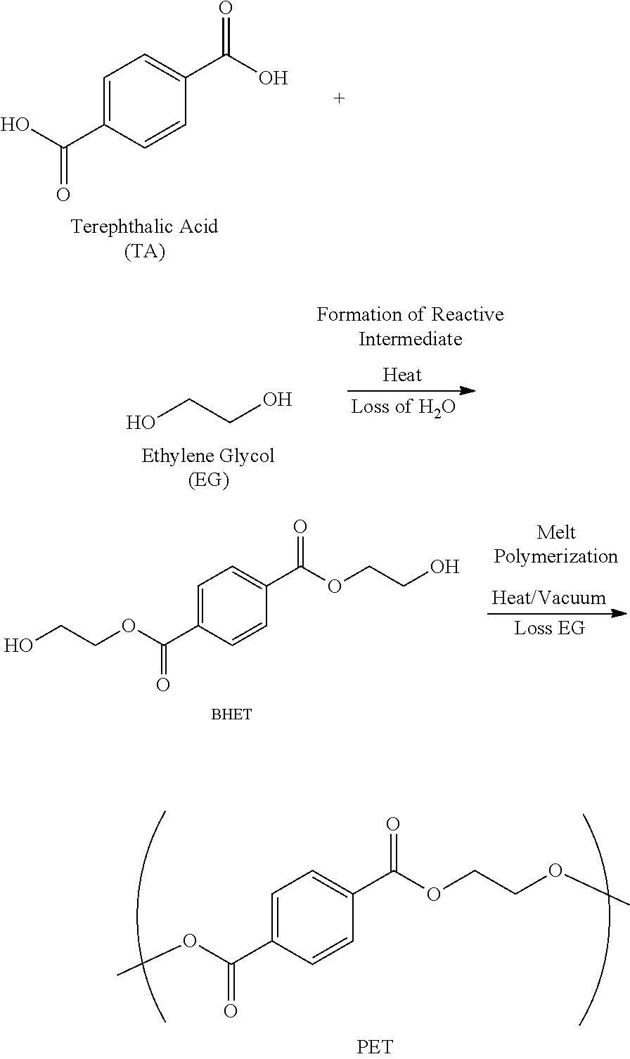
C1=C(C(O)=O)C=CC(C(O)=O)=C1.OCCO.C1=C(C(OCCO)=O)C=CC(C(OCCO)=O)=C1.C1=C(C(OC)=O)C=CC(C(OCCOC)=O)=C1
